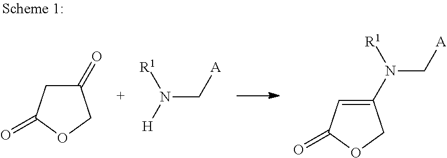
C1(=O)CC(=O)OC1.N(C[A])([H])[R1].N(C[A])([R1])C1=CC(=O)OC1
